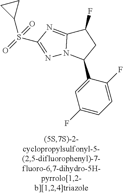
C1(C2=CC(F)=CC=C2F)CC(F)C2=NC(S(=O)(C3CC3)=O)=NN12
